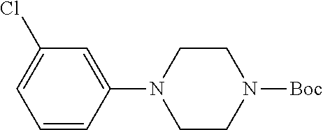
C1(N2CCN([Boc])CC2)=CC(Cl)=CC=C1
